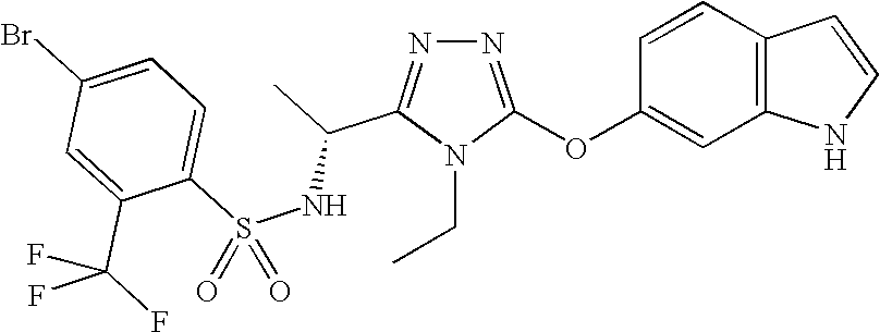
N1=C(OC2=CC3=C(C=C2)C=CN3)N(CC)C(C(C)NS(C2=CC=C(Br)C=C2C(F)(F)F)(=O)=O)=N1
